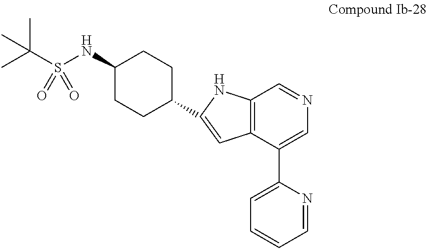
C1(NS(C(C)(C)C)(=O)=O)CCC(C2=CC3=C(N2)C=NC=C3C2=CC=CC=N2)CC1
